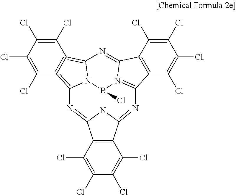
C1(Cl)=C(Cl)C2=C(=C3N4C=2N=C2N5B4(Cl)N4=C(C6=C(C(Cl)=C(Cl)C(Cl)=C6Cl)C4=N3)N=C5C3=C2C(Cl)=C(Cl)C(Cl)=C3Cl)C(Cl)=C1Cl
